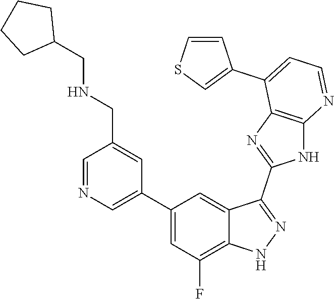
C1=NC=C(C2=CC(F)=C3C(=C2)C(C2=NC4=C(N2)N=CC=C4C2=CSC=C2)=NN3)C=C1CNCC1CCCC1
